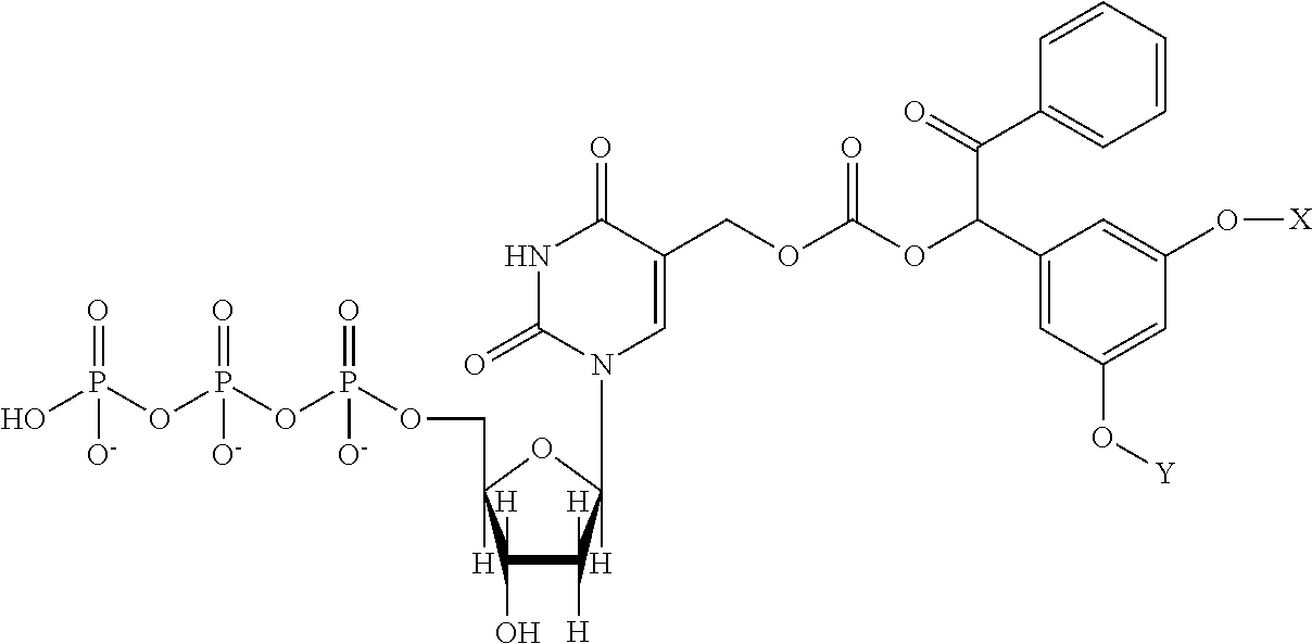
OP(OP(OP(OCC1([H])OC(N2C=C(COC(OC(C3=CC(O[Y])=CC(O[X])=C3)C(=O)C3=CC=CC=C3)=O)C(=O)NC2=O)([H])C([H])([H])C1(O)[H])(=O)[O-])(=O)[O-])(=O)[O-]
